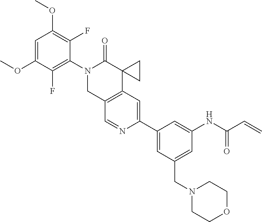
C1=C(OC)C(F)=C(N2CC3=C(C4(C2=O)CC4)C=C(C2=CC(CN4CCOCC4)=CC(NC(C=C)=O)=C2)N=C3)C(F)=C1OC
